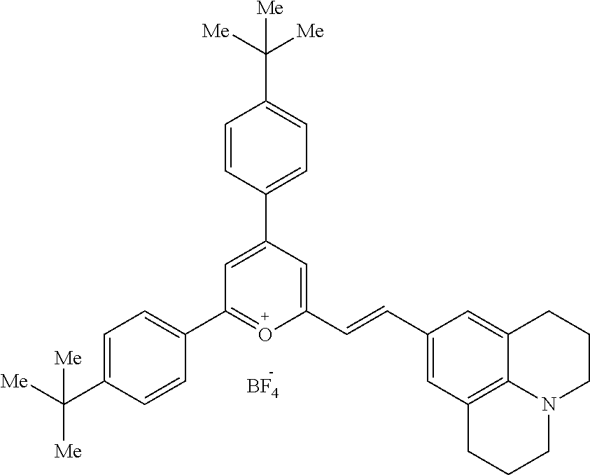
[BF4].C1=C(C2=CC=C(C([Me])([Me])[Me])C=C2)C=C(C=CC2=CC3=C4C(=C2)CCCN4CCC3)O=C1C1=CC=C(C([Me])([Me])[Me])C=C1
